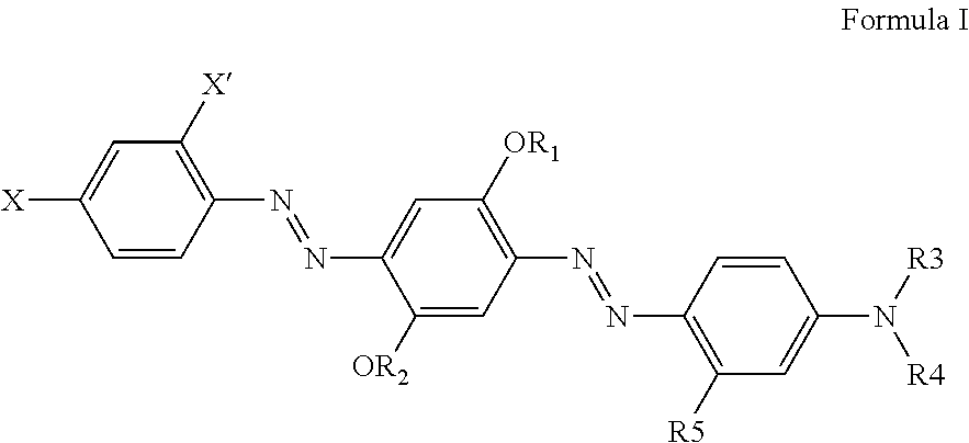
C1=C([X])C=CC(N=NC2=CC([OR1])=C(N=NC3=C([R5])C=C(N([R4])[R3])C=C3)C=C2[OR2])=C1[X]
